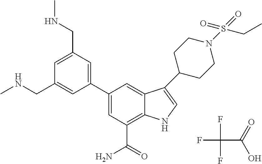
FC(F)(F)C(O)=O.C1(C2=CC(CNC)=CC(CNC)=C2)=CC(C(=O)N)=C2C(=C1)C(C1CCN(S(=O)(=O)CC)CC1)=CN2
